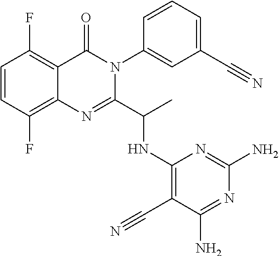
C1=CC(F)=C2C(=C1F)C(=O)N(C1=CC(C#N)=CC=C1)C(C(C)NC1=C(C#N)C(N)=NC(N)=N1)=N2
